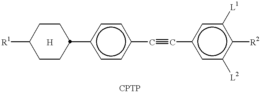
[R1]C1CCC(c2ccc(C#Cc3cc([L2])c([R2])c([L1])c3)cc2)CC1.[H]
